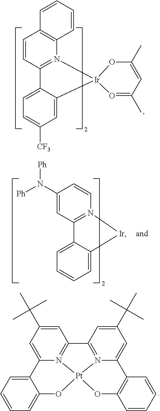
C1=CC2=N(C3=C1C=CC=C3)[Ir]1(C3=CC([CF3])=CC=C23)OC(C)=CC(C)=O1.C1(N([Ph])[Ph])=CC2=N(C=C1)[Ir]C1=CC=CC=C21.C12=N3C(=CC(C(C)(C)C)=C1)C1=CC=CC=C1O[Pt]31N3=C2C=C(C(C)(C)C)C=C3C2=C(C=CC=C2)O1
